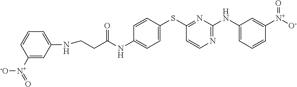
C1(NC(CCNC2=CC=CC([N+](=O)[-O])=C2)=O)=CC=C(SC2=NC(NC3=CC=CC([N+]([O-])=O)=C3)=NC=C2)C=C1
